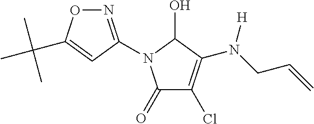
C1(=O)C(Cl)=C(N(CC=C)[H])C(O)N1C1=NOC(C(C)(C)C)=C1
